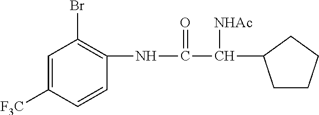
C1=C([F3C])C=CC(NC(C([NHAc])C2CCCC2)=O)=C1Br
